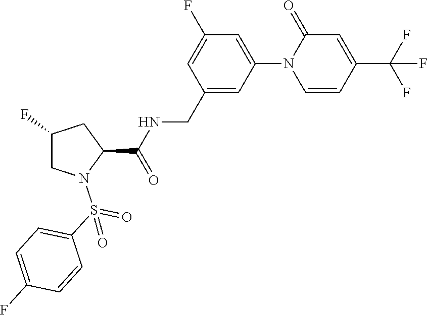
C1=C(F)C=C(N2C=CC(C(F)(F)F)=CC2=O)C=C1CNC(C1N(S(C2=CC=C(F)C=C2)(=O)=O)CC(F)C1)=O
